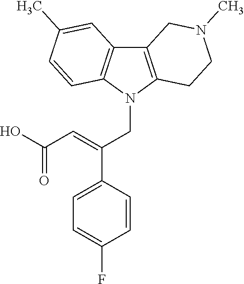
C12=C(N(CC(C3=CC=C(F)C=C3)=CC(O)=O)C3=C1C=C(C)C=C3)CCN(C)C2
